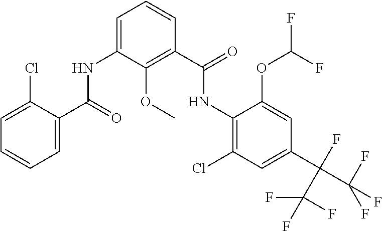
C1=C(Cl)C(C(=O)NC2=CC=CC(C(=O)NC3=C(Cl)C=C(C(C(F)(F)F)(C(F)(F)F)F)C=C3OC(F)F)=C2OC)=CC=C1
